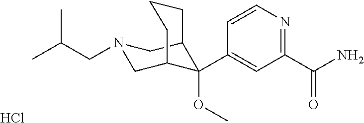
C1(C(N)=O)=NC=CC(C2(OC)C3CN(CC(C)C)CC2CCC3)=C1.Cl
